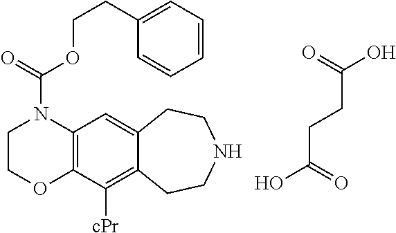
C(CCC(O)=O)(O)=O.C1COC2=C(N1C(=O)OCCC1=CC=CC=C1)C=C1C(=C2[cPr])CCNCC1
